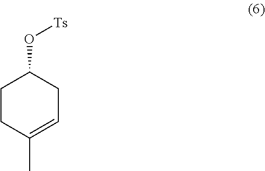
C1CC(C)=CCC1O[Ts]
